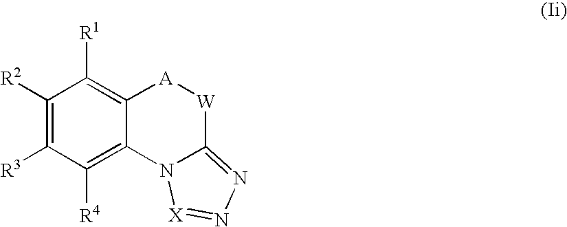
C1([R2])=C([R3])C([R4])=C2C(=C1[R1])[A][W]C1=NN=[X]N21
